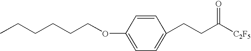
C1=CC(OCCCCCC)=CC=C1CCC([C2F5])=O
